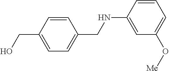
C1(CO)=CC=C(CNC2=CC(O[Me])=CC=C2)C=C1
